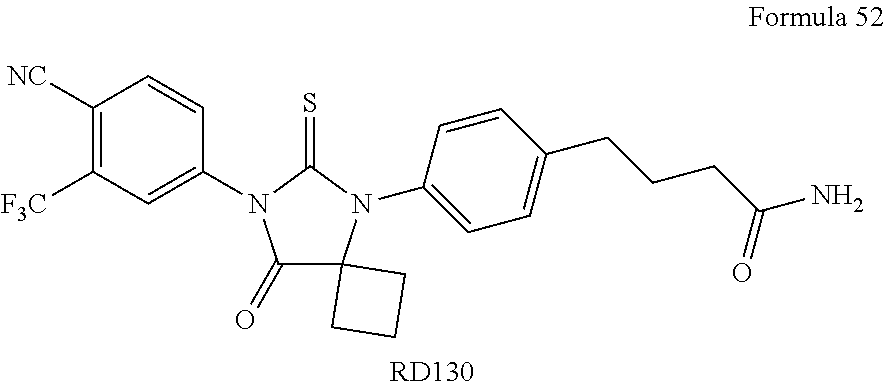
C1([NC])=C([F3C])C=C(N2C(=O)C3(N(C4=CC=C(CCCC(N)=O)C=C4)C2=S)CCC3)C=C1.[RD130]
